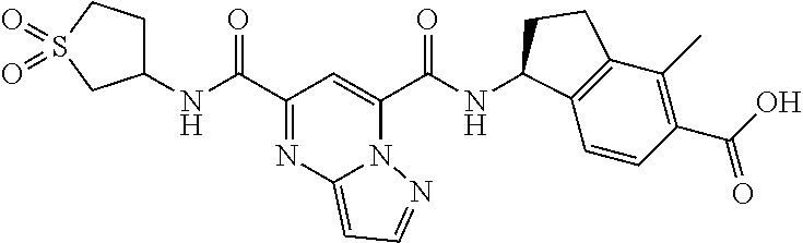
C1(C(=O)NC2CCS(=O)(=O)C2)=NC2=CC=NN2C(C(=O)NC2C3=C(C(C)=C(C(O)=O)C=C3)CC2)=C1
